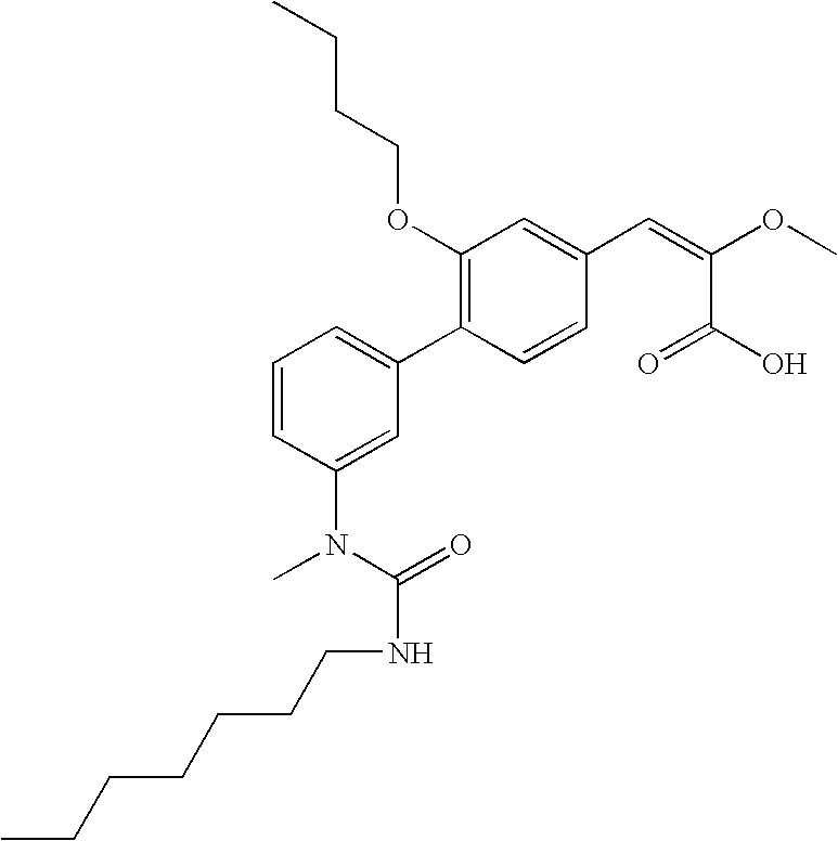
C1(OCCCC)=C(C2=CC=CC(N(C)C(NCCCCCCC)=O)=C2)C=CC(C=C(C(O)=O)OC)=C1
